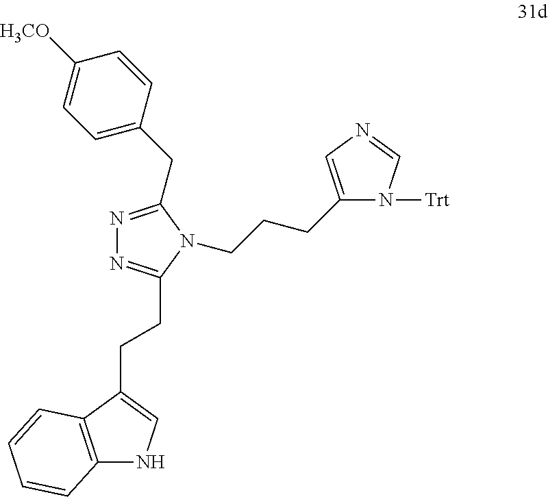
N1=C(CC2=CC=C([H3CO])C=C2)N(CCCC2=CN=CN2[Trt])C(CCC2=CNC3=C2C=CC=C3)=N1
